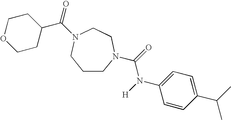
C1CN(C(=O)N([H])C2=CC=C(C(C)C)C=C2)CCN(C(=O)C2CCOCC2)C1
